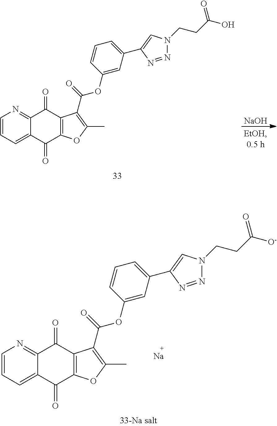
C1=CC=C2C(=N1)C(=O)C1=C(C2=O)OC(C)=C1C(=O)OC1=CC(C2=CN(CCC(O)=O)N=N2)=CC=C1.[NaOH].C1=CC=C2C(=N1)C(=O)C1=C(C2=O)OC(C)=C1C(=O)OC1=CC(C2=CN(CCC([O-])=O)N=N2)=CC=C1.[Na]
